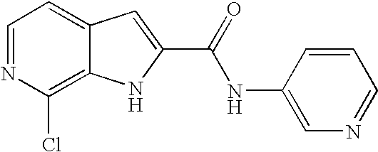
C1=NC(Cl)=C2C(=C1)C=C(C(=O)NC1=CN=CC=C1)N2
